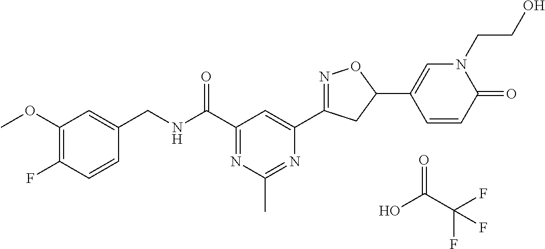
C1(OC)=C(F)C=CC(CNC(C2=NC(C)=NC(C3=NOC(C4=CN(CCO)C(=O)C=C4)C3)=C2)=O)=C1.O=C(C(F)(F)F)O
